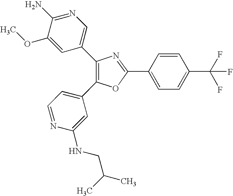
C1(C2=CN=C(N)C(OC)=C2)=C(C2=CC=NC(NCC(C)C)=C2)OC(C2=CC=C(C(F)(F)F)C=C2)=N1
